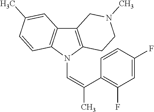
C12=C(N(C=C(C3=C(F)C=C(F)C=C3)C)C3=C1C=C(C)C=C3)CCN(C)C2
